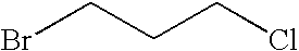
BrCCCCl
